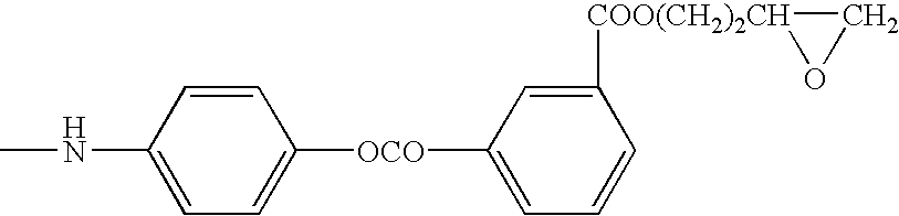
CNC1=CC=C([OCO]C2=CC=CC([COO(CH2)2CH]3OC3)=C2)C=C1
